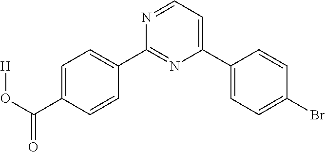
C1=C(C(O[H])=O)C=CC(C2=NC(C3=CC=C(Br)C=C3)=CC=N2)=C1
